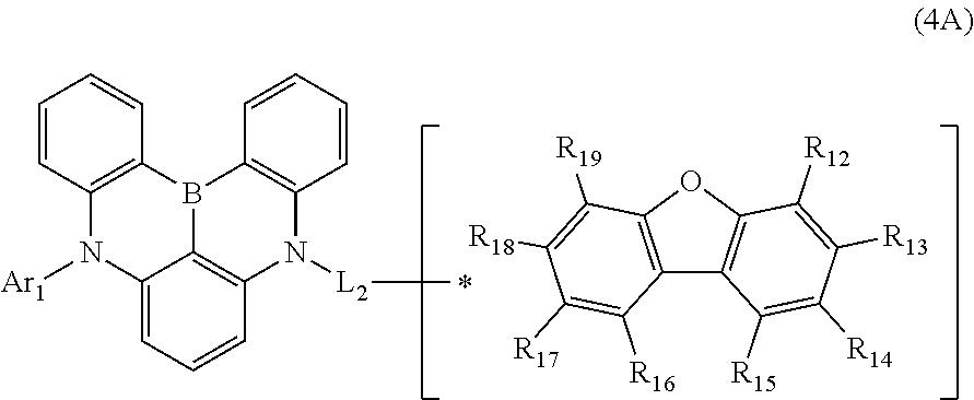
C12=C(C([R15])=C([R14])C([R13])=C1[R12])C1=C(O2)C([R19])=C([R18])C([R17])=C1[R16].C1=CC2=C(C=C1)B1C3=C(N([L2]C)C4=C1C=CC=C4)C=CC=C3N2[Ar1]
